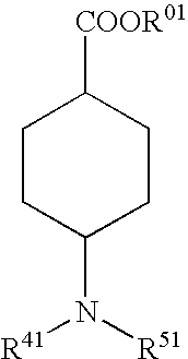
[COOR01]C1CCC(N([R51])[R41])CC1
